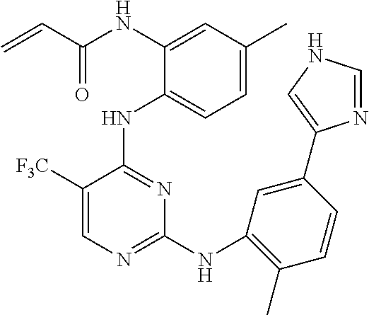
N(C1=CC(C)=CC=C1NC1=NC(NC2=C(C)C=CC(C3=CNC=N3)=C2)=NC=C1[F3C])C(C=C)=O
